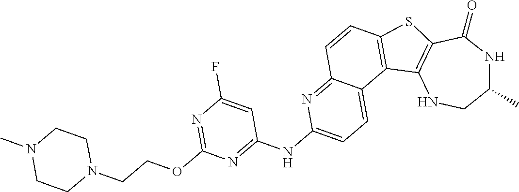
C1(C)NC(=O)C2=C(NC1)C1=C(S2)C=CC2=NC(NC3=NC(OCCN4CCN(C)CC4)=NC(F)=C3)=CC=C12
